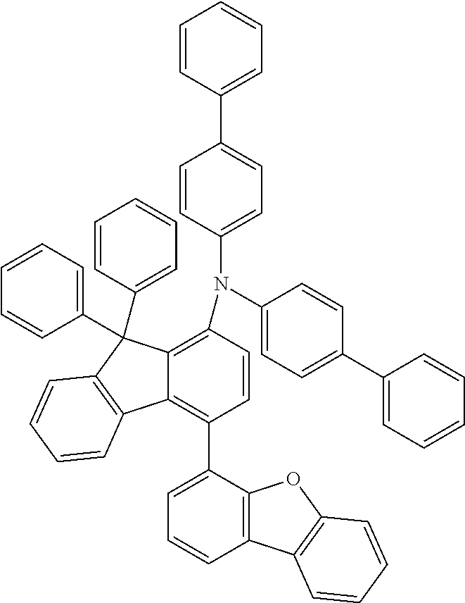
C1=CC(N(C2=CC=C(C3=CC=CC=C3)C=C2)C2=CC=C(C3=CC=CC=C3)C=C2)=C2C(=C1C1=CC=CC3=C1OC1=C3C=CC=C1)C1=C(C2(C2=CC=CC=C2)C2=CC=CC=C2)C=CC=C1
